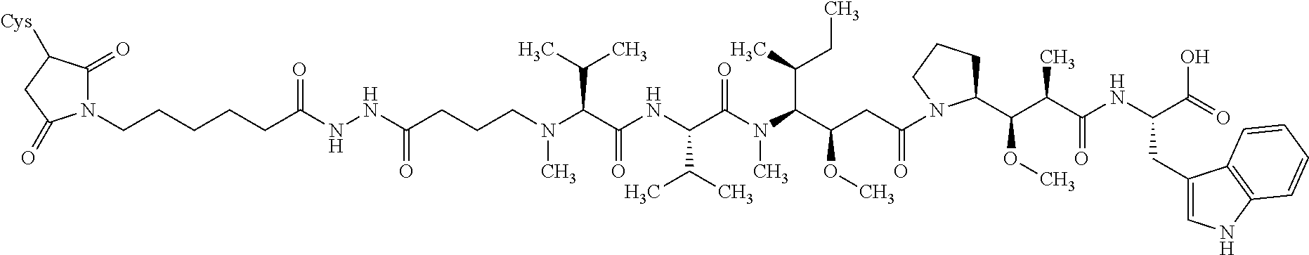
N(C(=O)CCCN(C(C(NC(C(N(C(C(CC(=O)N1C(C(C(C(NC(C(=O)O)CC2=CNC3=C2C=CC=C3)=O)C)OC)CCC1)OC)C(C)CC)C)=O)C(C)C)=O)C(C)C)C)NC(CCCCCN1C(=O)C([Cys])CC1=O)=O
